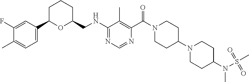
C1=C(C2OC(CNC3=NC=NC(C(N4CCC(N5CCC(N(S(=O)(=O)C)C)CC5)CC4)=O)=C3C)CCC2)C=C(F)C(C)=C1
